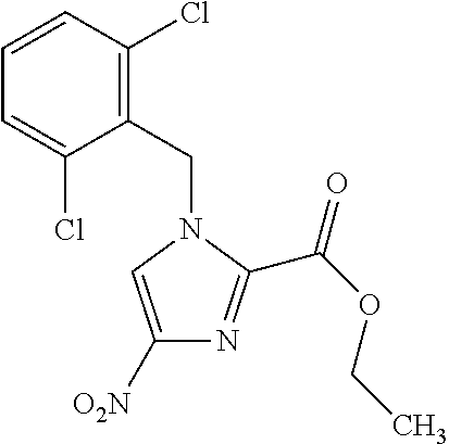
C1([O2N])=CN(CC2=C(Cl)C=CC=C2Cl)C(C(OCC)=O)=N1
